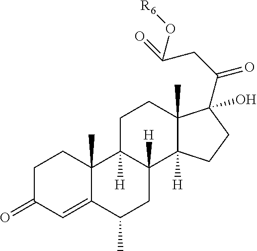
C1C(=O)C=C2C(C)(C1)C1([H])C([H])(CC2C)C2([H])C(C)(CC1)C(C(=O)CC(=O)O[R6])(O)CC2
